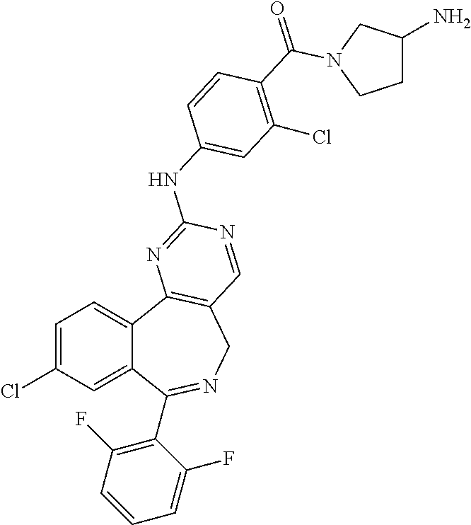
C1=C(Cl)C=C2C(=C1)C1=C(CN=C2C2=C(F)C=CC=C2F)C=NC(NC2=CC(Cl)=C(C(=O)N3CC(N)CC3)C=C2)=N1
